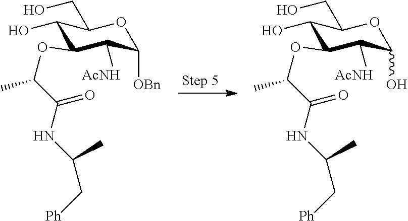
OC1C(OC(C)C(NC(C[Ph])C)=O)C([AcNH])C([OBn])OC1CO.OC1C(OC(C)C(NC(C[Ph])C)=O)C([AcNH])C(O)OC1CO
